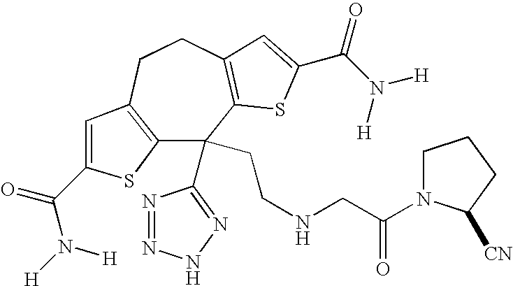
C12=C(CCC3=C(C1(C1=NNN=N1)CCNCC(=O)N1CCCC1[CN])SC(C(N([H])[H])=O)=C3)C=C(C(=O)N([H])[H])S2
